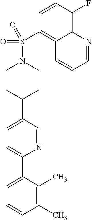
C1(C)=C(C)C(C2=CC=C(C3CCN(S(C4=C5C(=C(F)C=C4)N=CC=C5)(=O)=O)CC3)C=N2)=CC=C1
